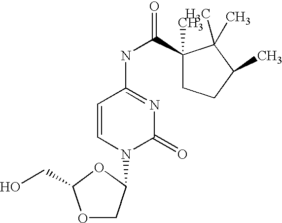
O1CC(N2C(=O)N=C(NC(=O)C3(C)CCC(C)C3(C)C)C=C2)OC1CO
